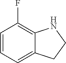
C1=CC=C2C(=C1F)NCC2
